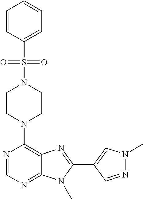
C1CN(C2=C3C(=NC=N2)N(C)C(C2=CN(C)N=C2)=N3)CCN1S(=O)(=O)C1=CC=CC=C1
